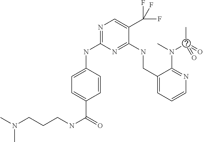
N(C1=NC=C(C(F)(F)F)C(NCC2=CC=CN=C2N(C(=O)(C)=O)C)=N1)C1=CC=C(C(=O)NCCCN(C)C)C=C1
